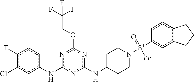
n1c(NC2CCN([S+](=O)([O-])c3cc4c(cc3)CCC4)CC2)nc(OCC(F)(F)F)nc1Nc1cc(Cl)c(F)cc1
